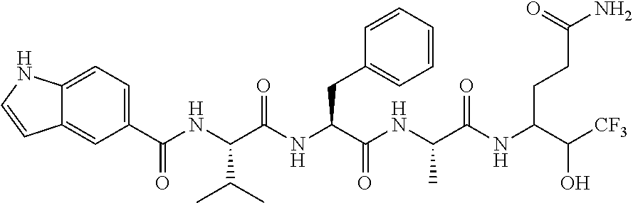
C1(C(NC(C(NC(C(NC(C(NC(C([CF3])O)CCC(N)=O)=O)C)=O)CC2=CC=CC=C2)=O)C(C)C)=O)=CC=C2C(=C1)C=CN2
